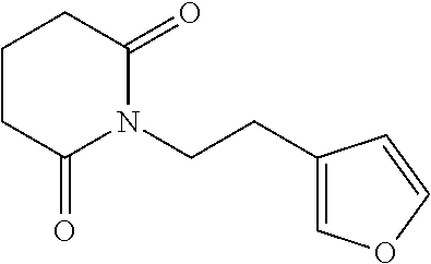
C1(CCN2C(=O)CCCC2=O)=COC=C1
